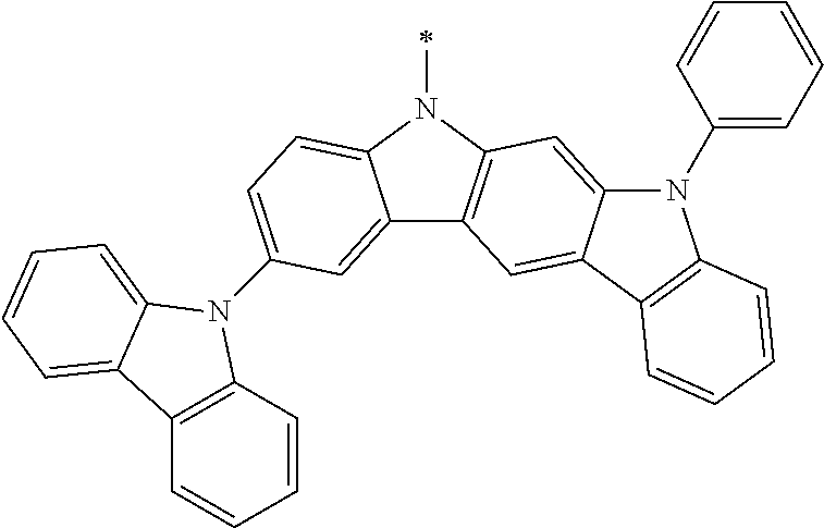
C12=CC(N3C4=C(C=CC=C4)C4=CC=CC=C34)=CC=C1N(C)C1=C2C=C2C(=C1)N(C1=CC=CC=C1)C1=C2C=CC=C1
